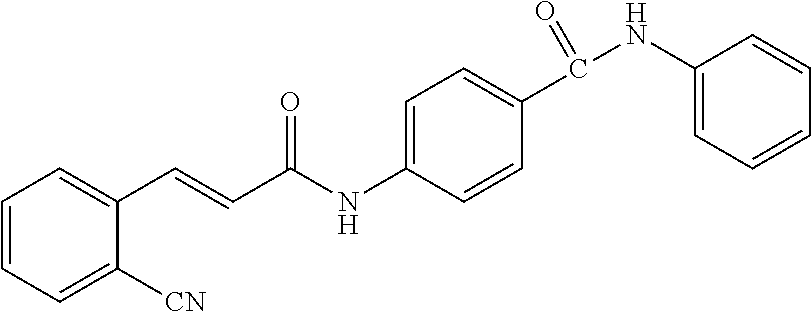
C1=CC=C([CN])C(C=CC(NC2=CC=C(C(=O)NC3=CC=CC=C3)C=C2)=O)=C1
